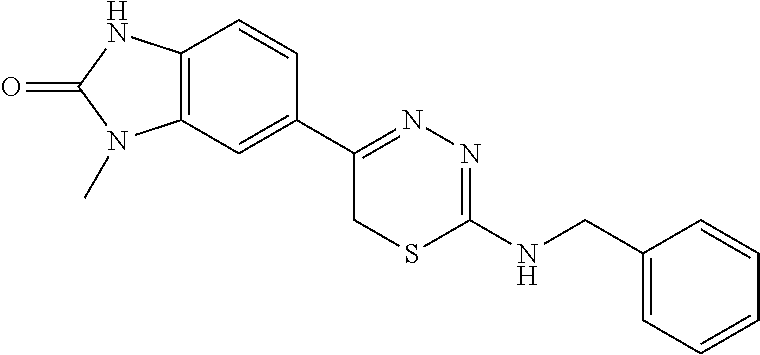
C12=C(C=C(C3=NN=C(NCC4=CC=CC=C4)SC3)C=C1)N(C)C(=O)N2
